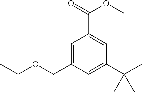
C1=C(COCC)C=C(C(C)(C)C)C=C1C(=O)OC
